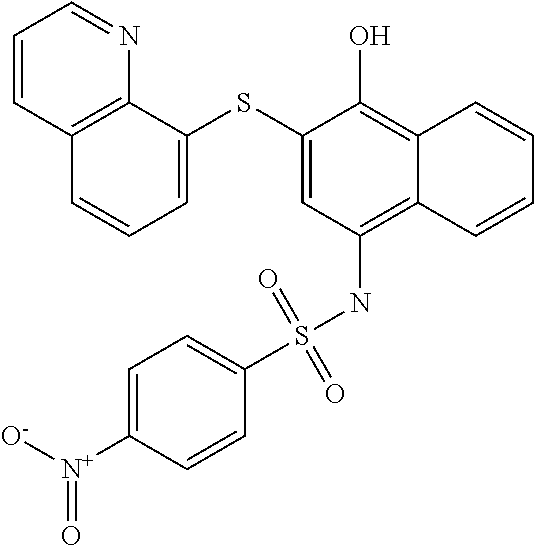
C12=C(NS(C3=CC=C([N+]([O-])=O)C=C3)(=O)=O)C=C(SC3=CC=CC4=C3N=CC=C4)C(O)=C1C=CC=C2
